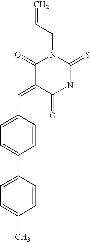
C=CCN1C(=O)C(=CC2=CC=C(C3=CC=C(C)C=C3)C=C2)C(=O)NC1=S
